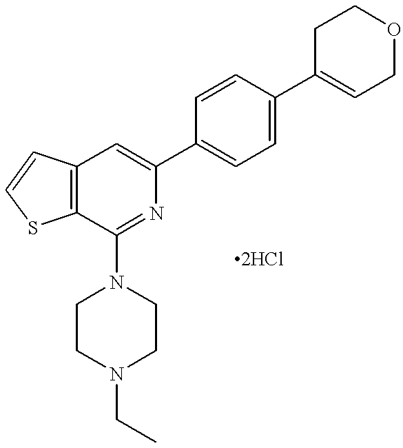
C12=C(C(N3CCN(CC)CC3)=NC(C3=CC=C(C4=CCOCC4)C=C3)=C1)SC=C2
